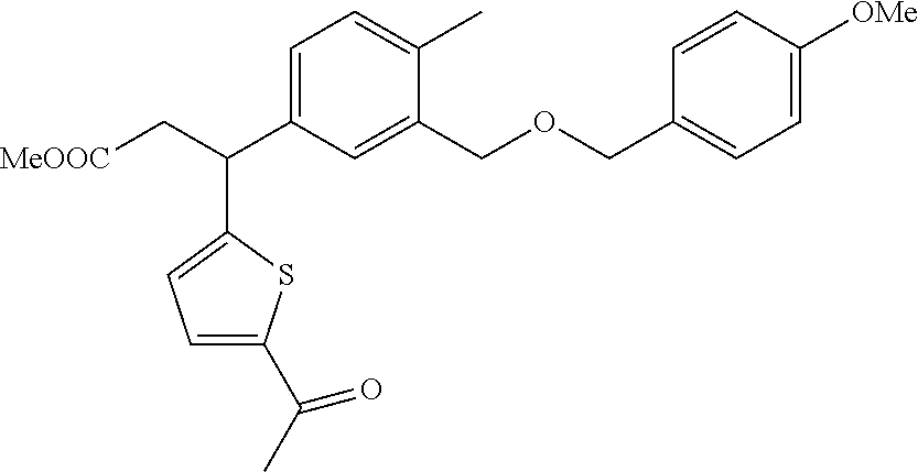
C1=C(C(C[MeOOC])C2=CC=C(C(C)=O)S2)C=C(COCC2=CC=C([OMe])C=C2)C(C)=C1
